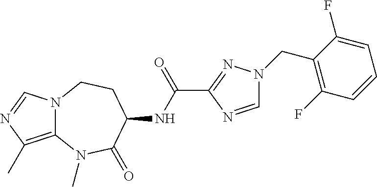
C12=C(C)N=CN1CCC(NC(=O)C1=NN(CC3=C(F)C=CC=C3F)C=N1)C(=O)N2C
